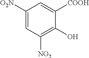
C1([O2N])=CC([NO2])=C(O)C([COOH])=C1
